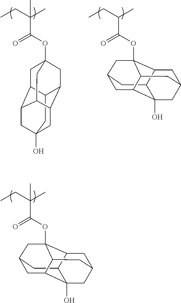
C12CC3CC4(OC(C(CC)(C)C)=O)C1CC1CC2(O)C(C4C1)C3.C12CC3(O)CC4C1CC1(OC(C(CC)(C)C)=O)CC2C(C4C1)C3.C12CC3CC4(OC(C(CC)C)=O)C1CC1CC2(O)C(C4C1)C3
